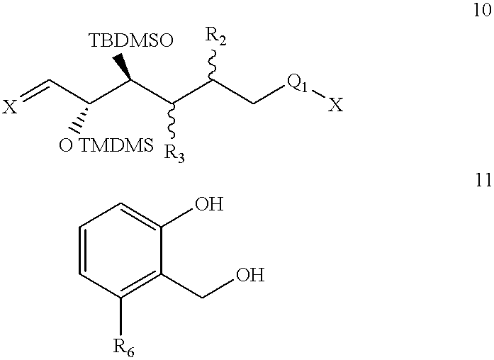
[X]=CC(C(C(C(C[Q1][X])[R2])[R3])[TBDMSO])[O TMDMS].C1=CC([R6])=C(CO)C(O)=C1
